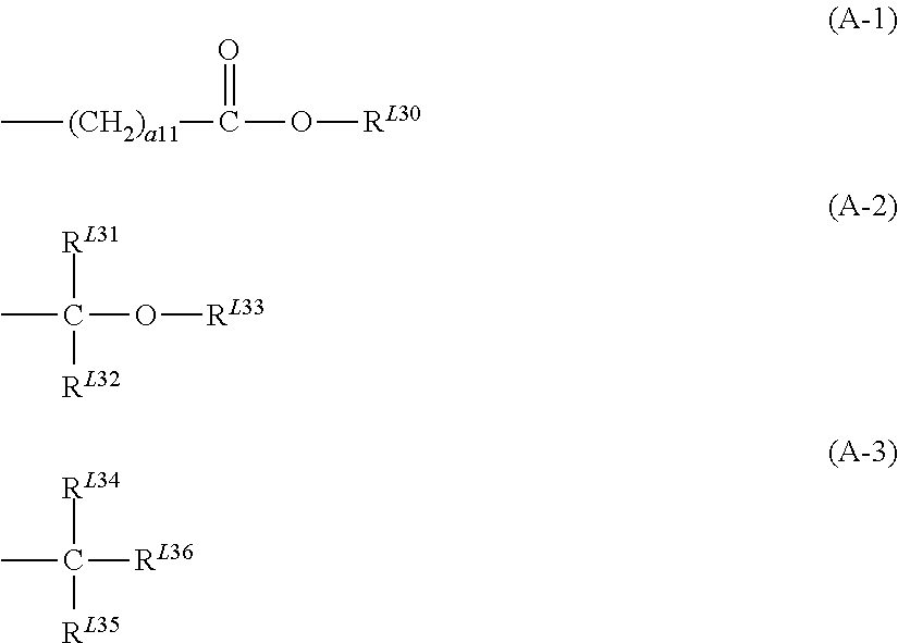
C[(CH2)a11]C(=O)O[RL30].C([RL31])(O[RL33])(C)[RL32].C([RL34])([RL36])(C)[RL35]
